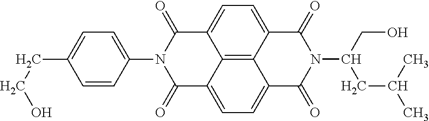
C1=C2C3=C4C(=C1)C(=O)N(C(CO)CC(C)C)C(=O)C4=CC=C3C(=O)N(C1=CC=C(CCO)C=C1)C2=O
